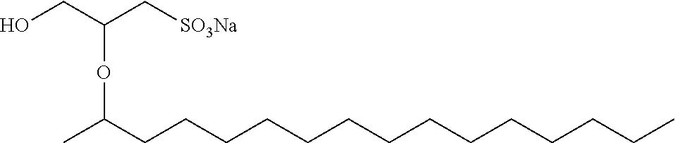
OCC(C[SO3Na])OC(C)CCCCCCCCCCCCCC
